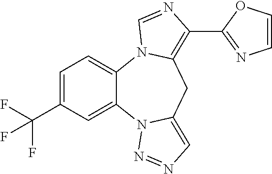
C1=C(C(F)(F)F)C=C2C(=C1)N1C(=C(C3=NC=CO3)N=C1)CC1=CN=NN21
